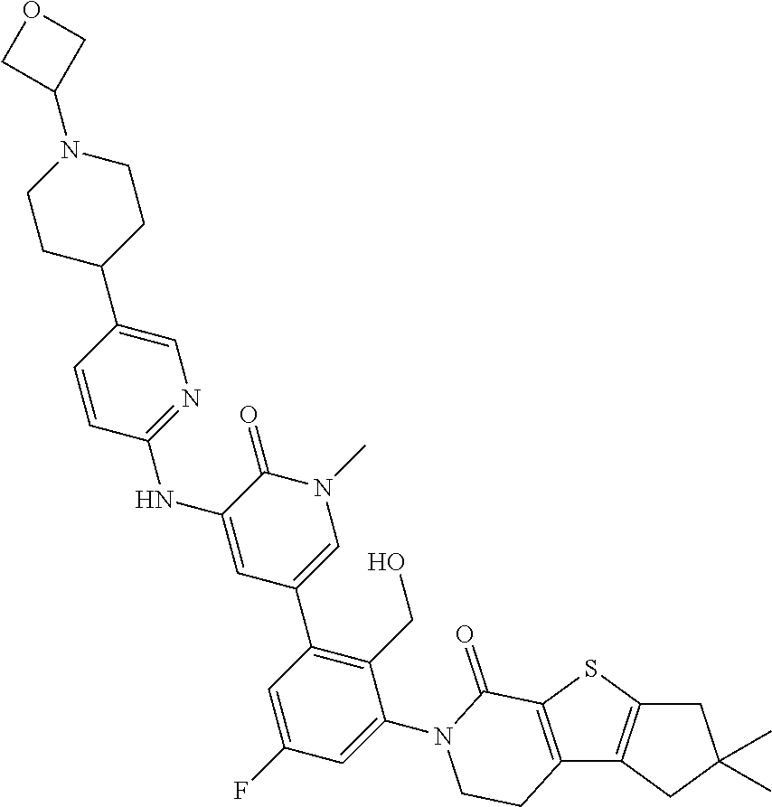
C12=C(C3=C(S1)C(=O)N(C1=CC(F)=CC(C4=CN(C)C(=O)C(NC5=NC=C(C6CCN(C7COC7)CC6)C=C5)=C4)=C1CO)CC3)CC(C)(C)C2
